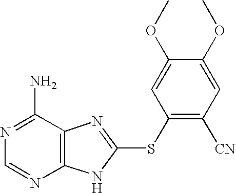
N1=C(N)C2=C(N=C1)NC(SC1=C([CN])C=C(OC)C(OC)=C1)=N2
